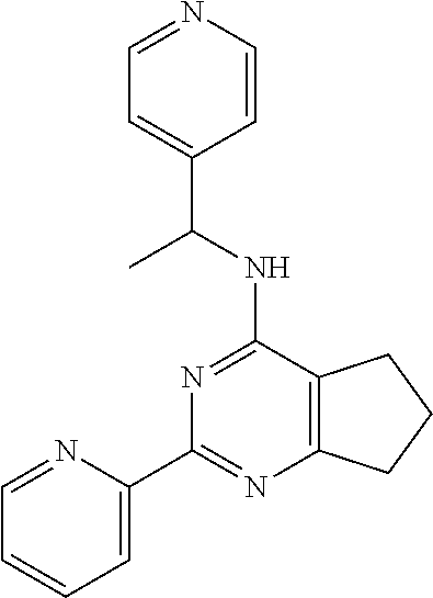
C12=C(C(NC(C)C3=CC=NC=C3)=NC(C3=CC=CC=N3)=N1)CCC2
